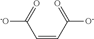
[-O]C(=O)C=CC([O-])=O
